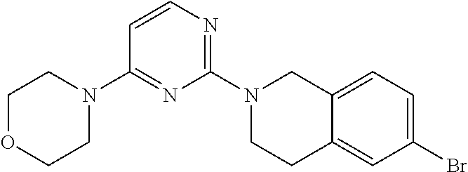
C1OCCN(C2=NC(N3CCC4=CC(Br)=CC=C4C3)=NC=C2)C1
